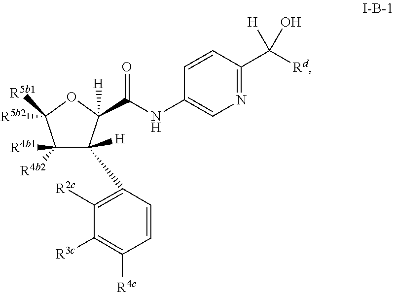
C1([R4b1])([R4b2])C(C2=C([R2c])C([R3c])=C([R4c])C=C2)([H])C(C(NC2=CN=C(C([Rd])([H])O)C=C2)=O)([H])OC1([R5b1])[R5b2]
